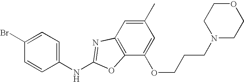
C1(NC2=NC3=C(C(OCCCN4CCOCC4)=CC(C)=C3)O2)=CC=C(Br)C=C1
